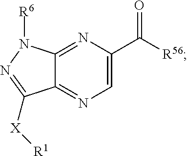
C1=C(C([R56])=O)N=C2C(=N1)C([X][R1])=NN2[R6]
